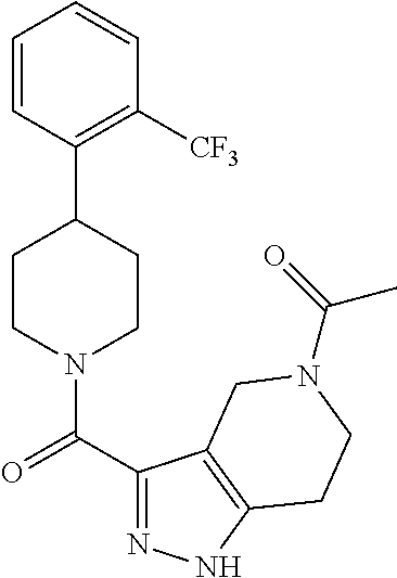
C1=CC(C2CCN(C(C3=NNC4=C3CN(C(=O)C)CC4)=O)CC2)=C([CF3])C=C1
